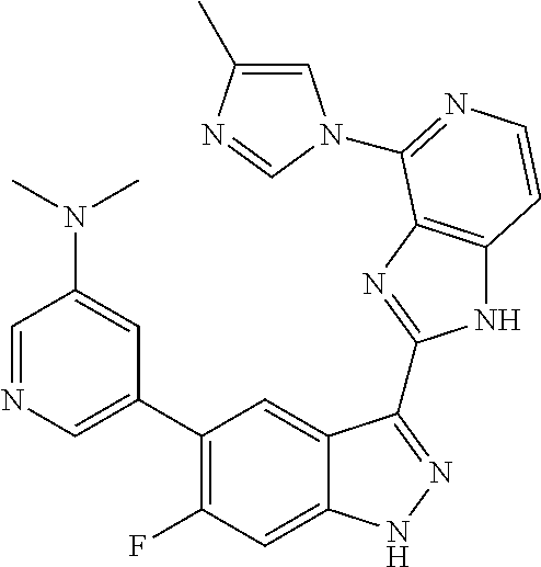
C1=C(C2=C(F)C=C3C(=C2)C(C2=NC4=C(N2)C=CN=C4N2C=C(C)N=C2)=NN3)C=C(N(C)C)C=N1
